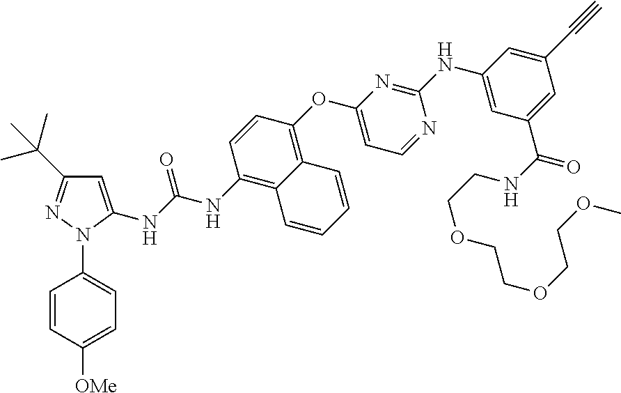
C1=C([OMe])C=CC(N2N=C(C(C)(C)C)C=C2NC(NC2=C3C(=C(OC4=CC=NC(NC5=CC(C(NCCOCCOCCOC)=O)=CC(C#C)=C5)=N4)C=C2)C=CC=C3)=O)=C1
